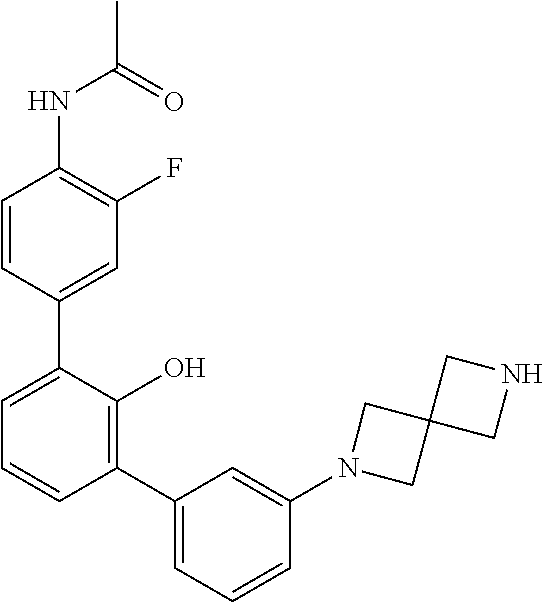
N(C1=C(F)C=C(C2=CC=CC(C3=CC=CC(N4CC5(C4)CNC5)=C3)=C2O)C=C1)C(C)=O
